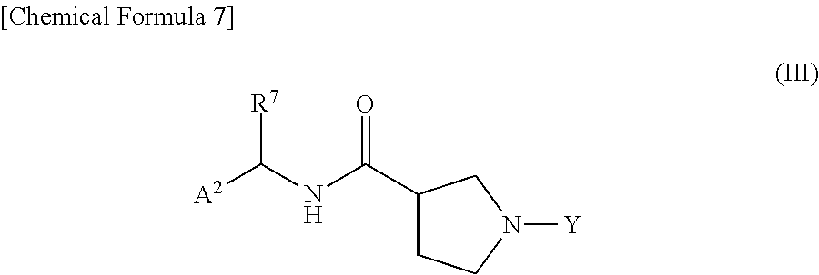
C1(C(NC([A2])[R7])=O)CCN([Y])C1
